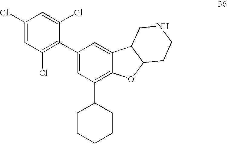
C1(Cl)=CC(Cl)=C(C2=CC(C3CCCCC3)=C3C(=C2)C2C(O3)CCNC2)C(Cl)=C1
